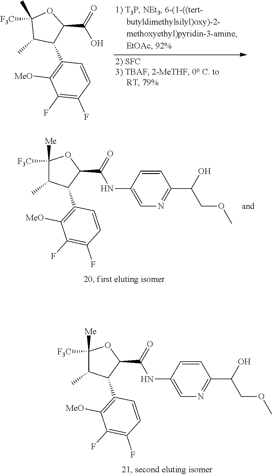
C1([F3C])([Me])C(C)C(C2=C([MeO])C(F)=C(F)C=C2)C(C(NC2=CN=C(C(O)COC)C=C2)=O)O1.C1([F3C])([Me])C(C)C(C2=C([MeO])C(F)=C(F)C=C2)C(C(=O)NC2=CN=C(C(O)COC)C=C2)O1.C(C1C(C2=C([MeO])C(F)=C(F)C=C2)C(C)C(C)([F3C])O1)(=O)O
